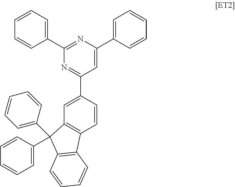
C1=CC=C(C2=NC(C3=CC=CC=C3)=CC(C3=CC4=C(C=C3)C3=C(C4(C4=CC=CC=C4)C4=CC=CC=C4)C=CC=C3)=N2)C=C1
